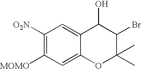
C1([O2N])=C([MOMO])C=C2C(=C1)C(O)C(Br)C(C)(C)O2
